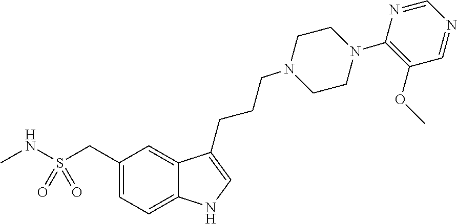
C1(CS(NC)(=O)=O)=CC=C2C(=C1)C(CCCN1CCN(C3=C(OC)C=NC=N3)CC1)=CN2
